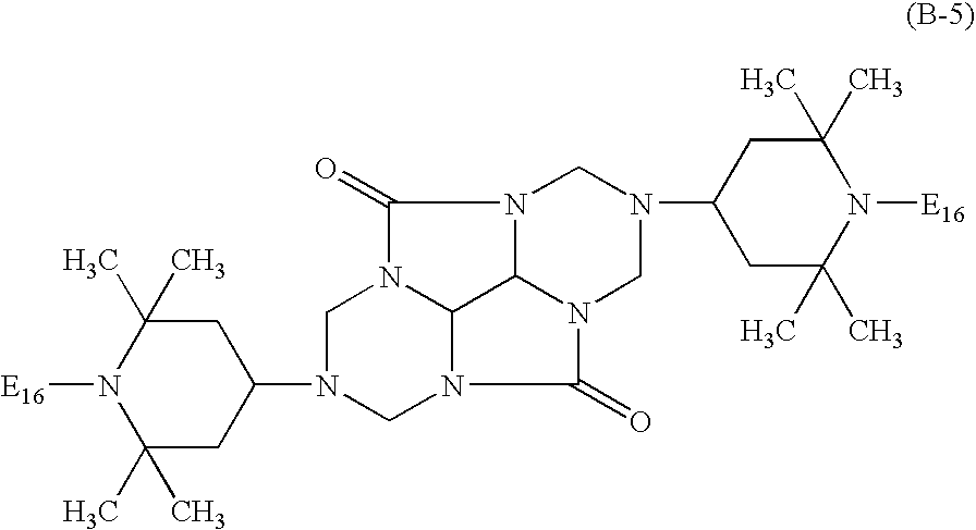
C1C(C)(C)N([E16])C(C)(C)CC1N1CN2C3N(C1)C(=O)N1C3N(C2=O)CN(C2CC(C)(C)N([E16])C(C)(C)C2)C1
